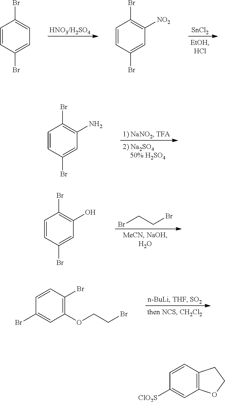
[SnCl2].C1=CC(Br)=CC=C1Br.C1=CC(Br)=CC([NO2])=C1Br.C1=CC(Br)=CC(N)=C1Br.BrCCBr.C1=CC(Br)=CC(O)=C1Br.C1(Br)=C(OCCBr)C=C(Br)C=C1.C12=C(C=CC([ClO2S])=C1)CCO2
